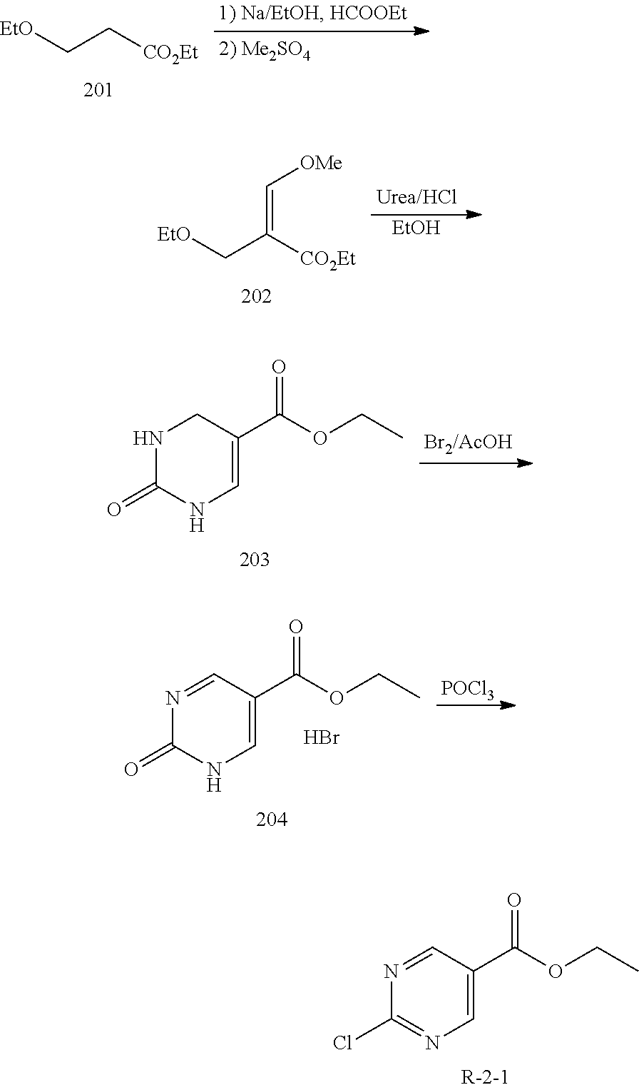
N1=CC(C(OCC)=O)=CN=C1Cl.[EtO]CC[CO2Et].[EtO]CC([CO2Et])=C[OMe].[EtOH].N1C(=O)NC=C(C(OCC)=O)C1.N1=CC(C(OCC)=O)=CNC1=O.Br.[POCl3]
